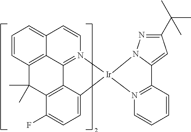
C1=CC2=CC=CC3=C2C2=N1[Ir]1(C4=CC=C(F)C(=C24)C3(C)C)N2=C(C3=CC(C(C)(C)C)=NN13)C=CC=C2
